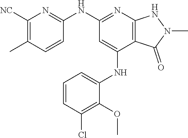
C1(NC2=NC3=C(C(NC4=CC=CC(Cl)=C4OC)=C2)C(=O)N(C)N3)=NC([NC])=C(C)C=C1
